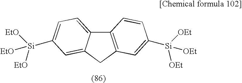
C12=C(CC3=CC([Si]([EtO])([EtO])[EtO])=CC=C13)C=C([Si]([OEt])([OEt])[OEt])C=C2
